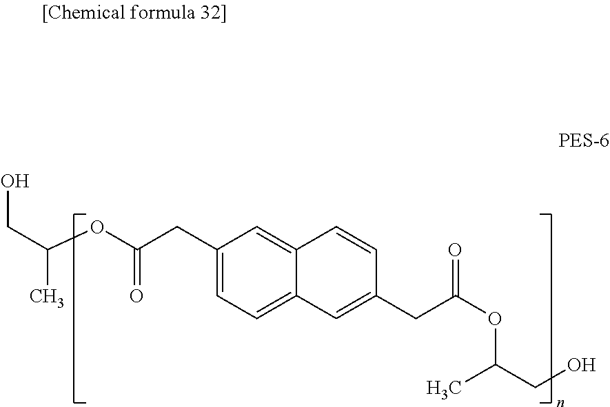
C1(CC(OC(CO)C)=O)=CC=C2C(=C1)C=CC(CC(OC(CO)C)=O)=C2
